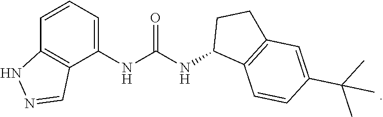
C1=CC=C(NC(NC2C3=C(CC2)C=C(C(C)(C)C)C=C3)=O)C2=C1NN=C2
